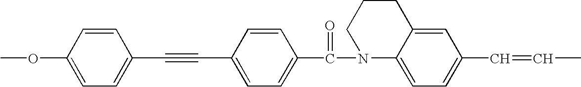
C1(C#CC2=CC=C(C(=O)N3C4=CC=C(C=CC)C=C4CCC3)C=C2)=CC=C(OC)C=C1
